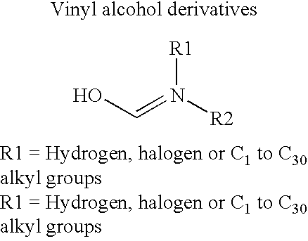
OC=N([R2])[R1]
